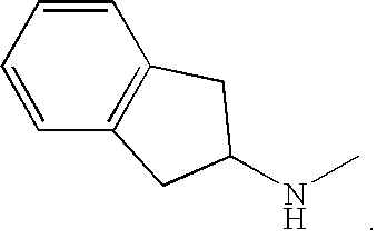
N(C1CC2=C(C=CC=C2)C1)C
